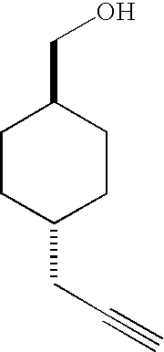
C1CC(CC#C)CCC1CO
